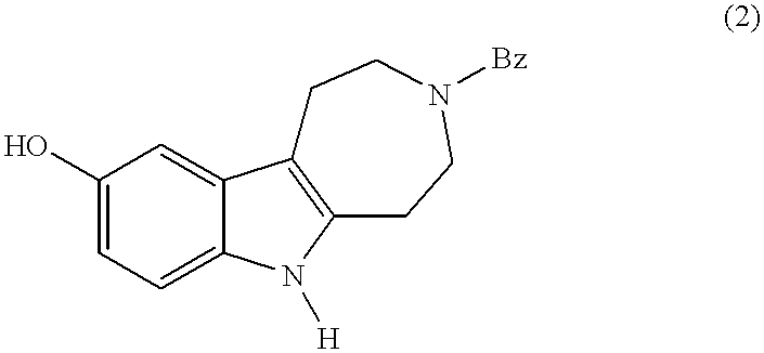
OC1=CC=C2C(=C1)C1=C(N2[H])CCN([Bz])CC1
